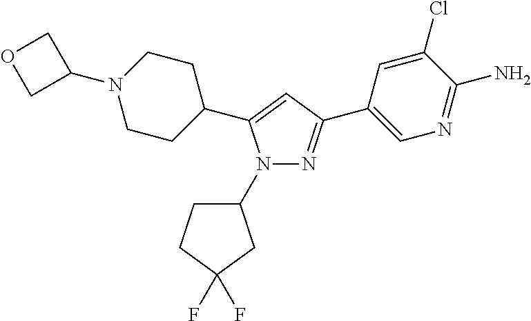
C1CC(C2=CC(C3=CN=C(N)C(Cl)=C3)=NN2C2CCC(F)(F)C2)CCN1C1COC1
